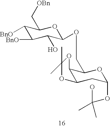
C1([BnO])C([BnO])C(O)C(OCC2C3C(CC(OC(O)(C)C)O2)OC(C)(C)O3)OC1C[OBn]
